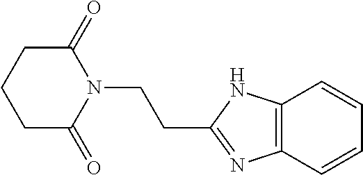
C1(=O)CCCC(=O)N1CCC1=NC2=C(N1)C=CC=C2
